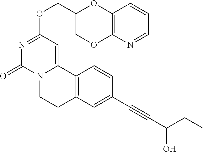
C(OC1=NC(=O)N2C(=C1)C1=C(CC2)C=C(C#CC(CC)O)C=C1)C1COC2=C(O1)C=CC=N2
